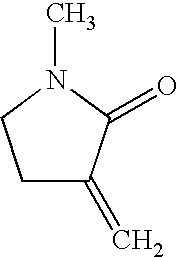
C1C(=C)C(=O)N(C)C1
